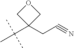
C1(CC#N)(C(C)(C)C)COC1
